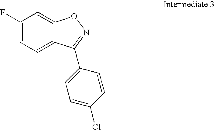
C1(F)=CC=C2C(=C1)ON=C2C1=CC=C(Cl)C=C1
